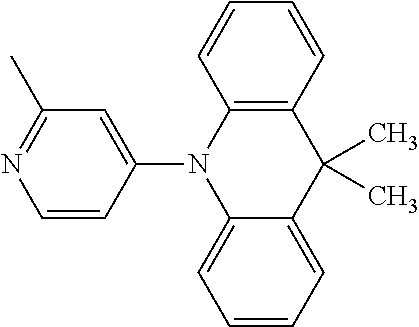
C1=CC(N2C3=C(C=CC=C3)C(C)(C)C3=CC=CC=C23)=CC(C)=N1
